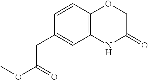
C1(CC(OC)=O)=CC2=C(C=C1)OCC(=O)N2
